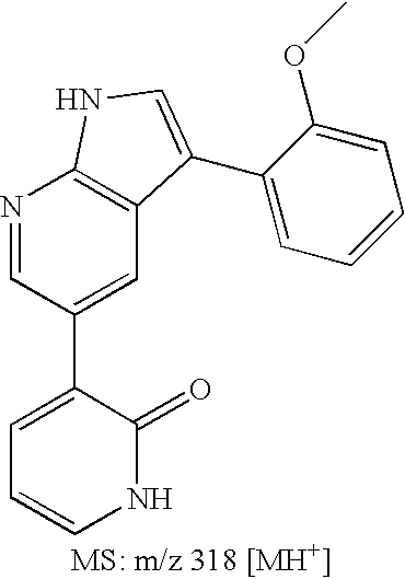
C1=C(C2=CC3=C(N=C2)NC=C3C2=CC=CC=C2OC)C(=O)NC=C1
